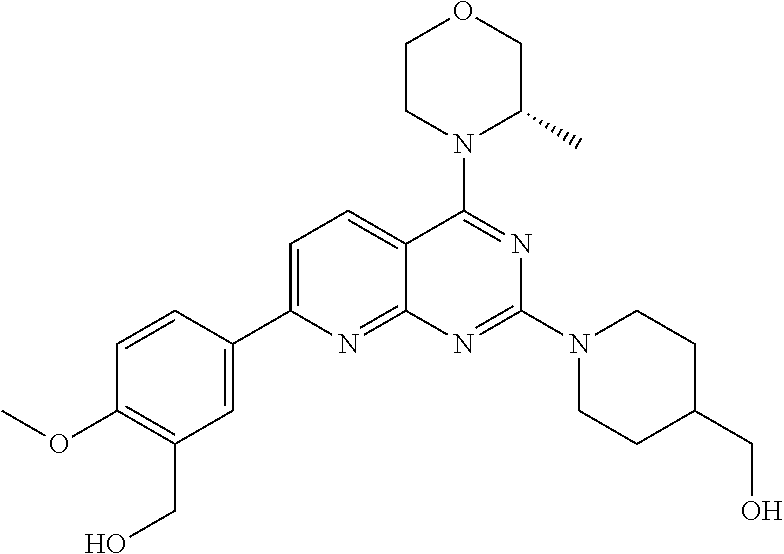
C1=C(C2=CC(CO)=C(OC)C=C2)N=C2C(=C1)C(N1C(C)COCC1)=NC(N1CCC(CO)CC1)=N2
